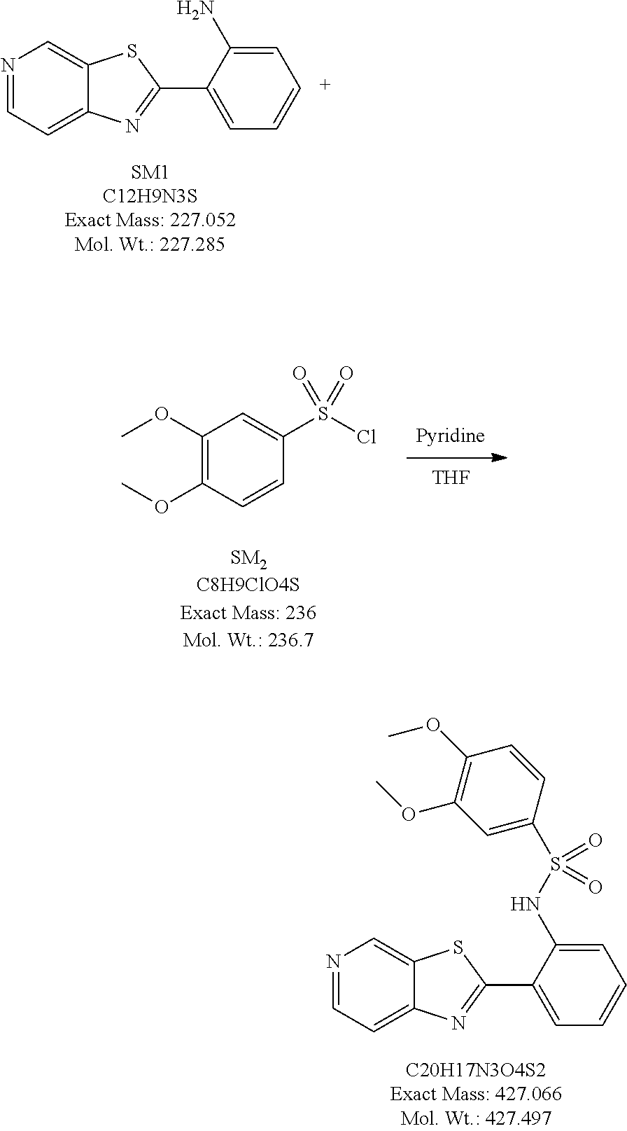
C12=CN=CC=C1N=C(C1=CC=CC=C1N)S2.C12=CN=CC=C1N=C(C1=CC=CC=C1NS(=O)(=O)C1=CC(OC)=C(OC)C=C1)S2.C1(OC)=C(OC)C=CC(S(Cl)(=O)=O)=C1.[THF]
